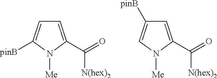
C1=C(C([N(hex)2])=O)N([Me])C([pinB])=C1.C1=C(C([N(hex)2])=O)N([Me])C=C1[pinB]
